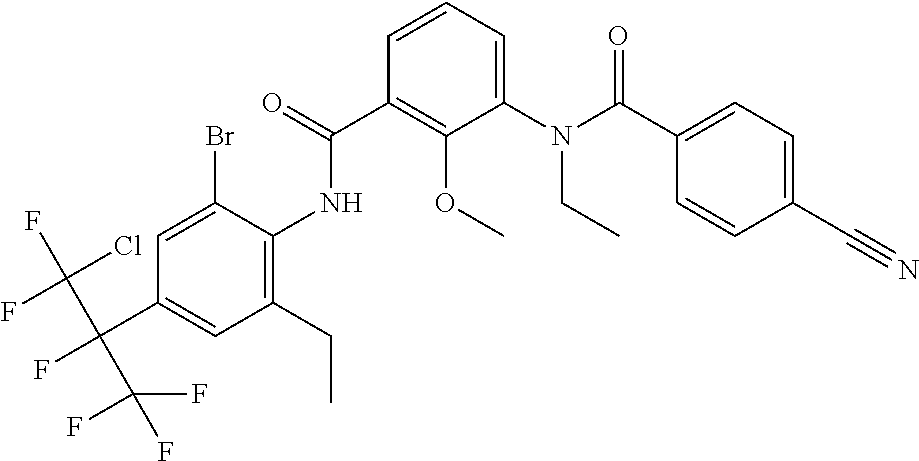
C1=C(Br)C(NC(C2=C(OC)C(N(CC)C(=O)C3=CC=C(C#N)C=C3)=CC=C2)=O)=C(CC)C=C1C(F)(C(Cl)(F)F)C(F)(F)F
